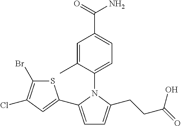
C1=C(C)C(N2C(C3=CC(Cl)=C(Br)S3)=CC=C2CCC(=O)O)=CC=C1C(=O)N
